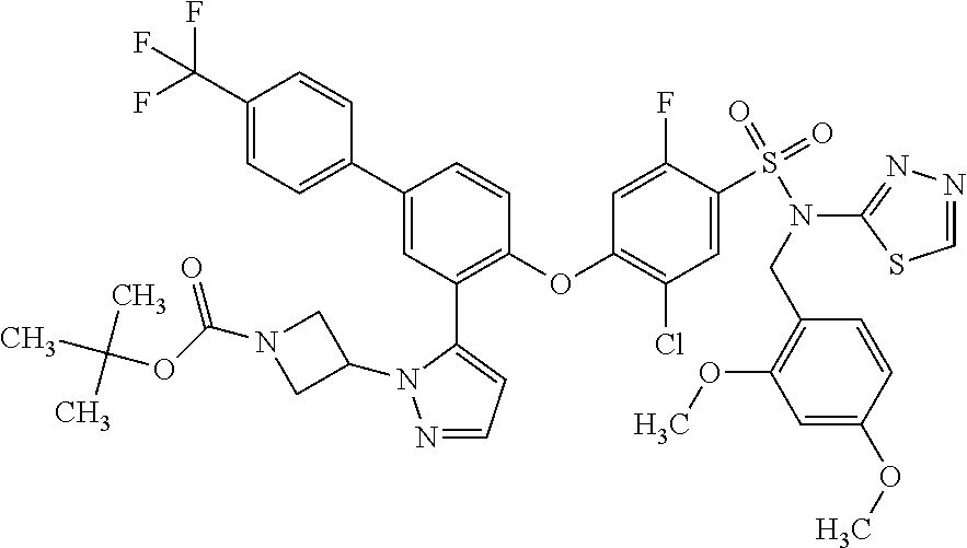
C1(C(F)(F)F)=CC=C(C2=CC(C3=CC=NN3C3CN(C(OC(C)(C)C)=O)C3)=C(OC3=C(Cl)C=C(S(=O)(=O)N(CC4=C(OC)C=C(OC)C=C4)C4=NN=CS4)C(F)=C3)C=C2)C=C1
